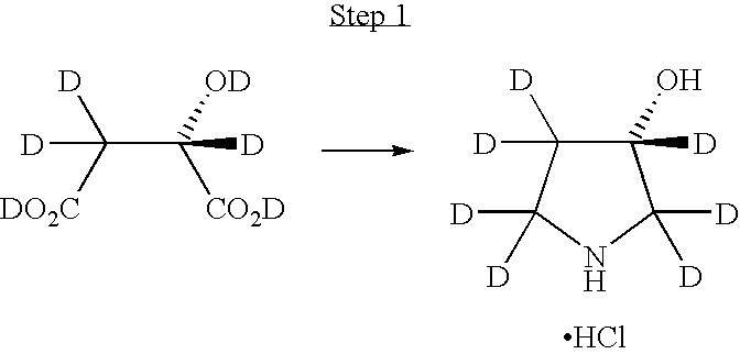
[D]C([DO2C])(C([OD])([D])[CO2D])[D].C1([D])(O)C([D])([D])C([D])([D])NC1([D])[D].Cl
